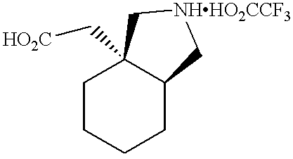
C1CCCC2C1(C[HO2C])C[NHHO2CCF3]C2
